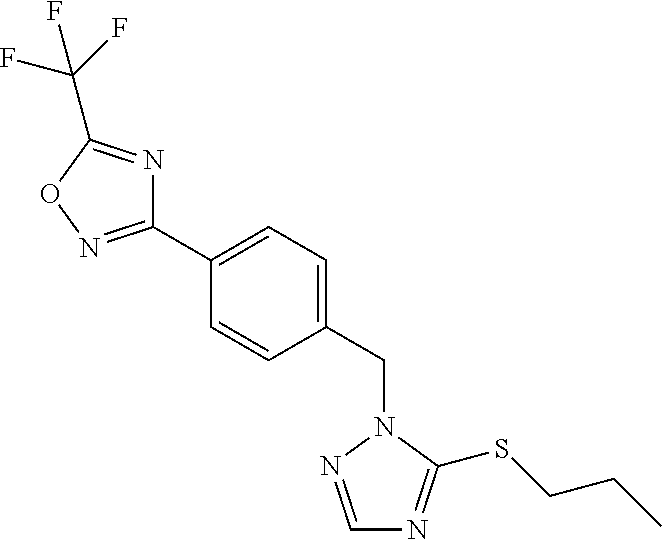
C1(C2=CC=C(CN3N=CN=C3SCCC)C=C2)=NOC(C(F)(F)F)=N1
